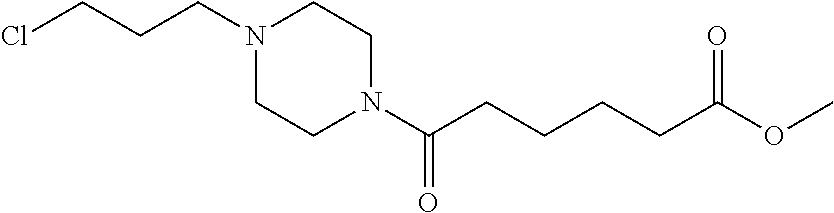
N1(CCCCl)CCN(C(CCCCC(OC)=O)=O)CC1
